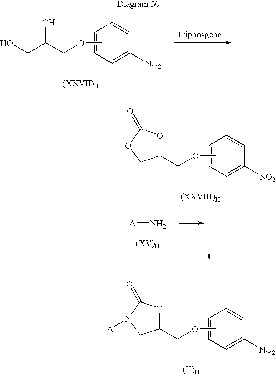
C1=C([NO2])C=CC=C1.COCC1OC(=O)N([A])C1.[(II)H].C1=C([NO2])C=CC=C1.COCC(CO)O.C1=C([NO2])C=CC=C1.COCC1OC(=O)OC1.[A]N
